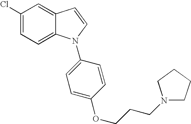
C1(Cl)=CC=C2C(=C1)C=CN2C1=CC=C(OCCCN2CCCC2)C=C1
